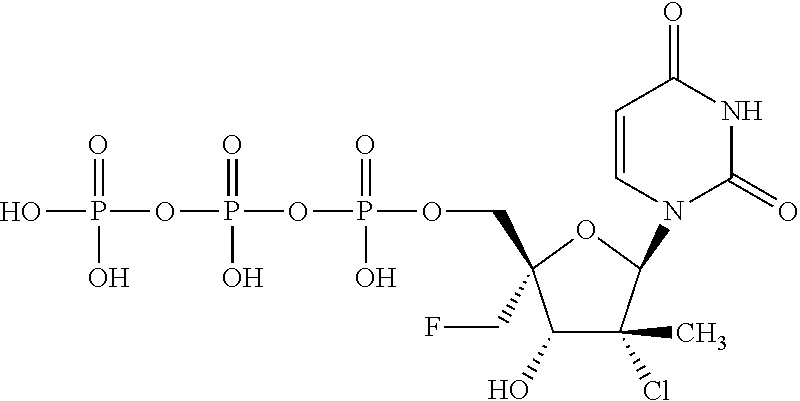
OP(=O)(OP(=O)(O)OP(=O)(O)OCC1(CF)C(O)C(Cl)(C)C(N2C(=O)NC(=O)C=C2)O1)O
